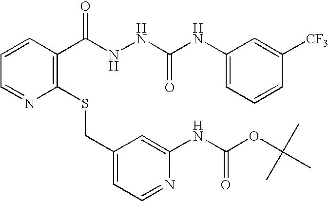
C1=CC(C(NNC(NC2=CC=CC([CF3])=C2)=O)=O)=C(SCC2=CC=NC(NC(=O)OC(C)(C)C)=C2)N=C1
